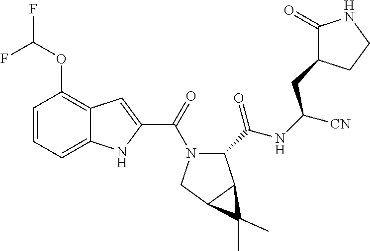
C1=CC=C2C(=C1OC(F)F)C=C(C(=O)N1C(C(=O)NC([CN])CC3C(=O)NCC3)C3C(C1)C3(C)C)N2
